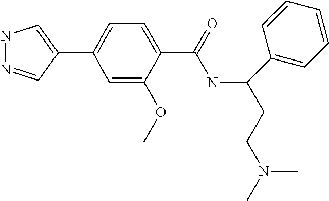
C1(C2=CNN=C2)=CC=C(C(=O)NC(C2=CC=CC=C2)CCN(C)C)C(OC)=C1
